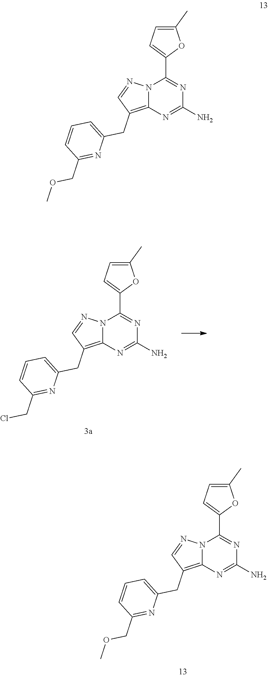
N12C(=C(CC3=CC=CC(CCl)=N3)C=N1)N=C(N)N=C2C1=CC=C(C)O1.N12C(=C(CC3=CC=CC(COC)=N3)C=N1)N=C(N)N=C2C1=CC=C(C)O1.N12C(=C(CC3=CC=CC(COC)=N3)C=N1)N=C(N)N=C2C1=CC=C(C)O1
